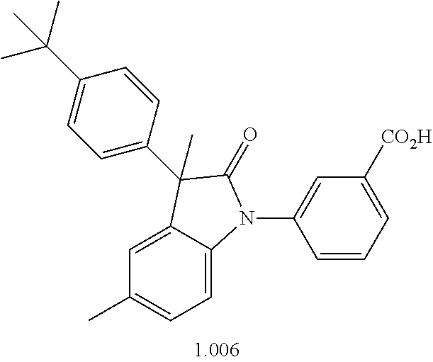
C1=C2C(=CC=C1C)N(C1=CC([CO2H])=CC=C1)C(=O)C2(C)C1=CC=C(C(C)(C)C)C=C1
